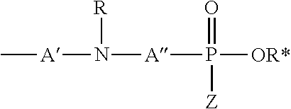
O=P([Z])([OR*])[A]N([R])[A]C
